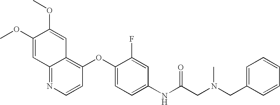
COC1=CC2=NC=CC(OC3=CC=C(NC(CN(CC4=CC=CC=C4)C)=O)C=C3F)=C2C=C1OC
